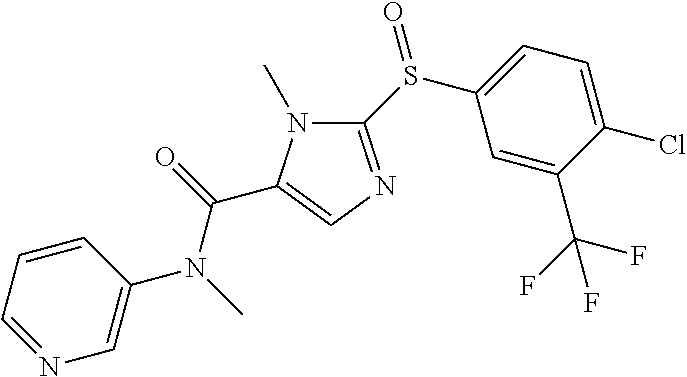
C1(S(C2=CC=C(Cl)C(C(F)(F)F)=C2)=O)=NC=C(C(=O)N(C)C2=CN=CC=C2)N1C
